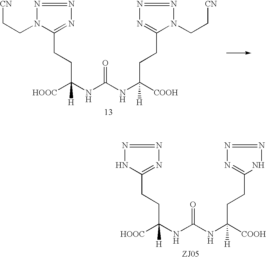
[HOOC]C(NC(NC([COOH])(CCC1=NN=NN1CC[CN])[H])=O)(CCC1=NN=NN1CC[CN])[H].[HOOC]C(NC(NC([COOH])(CCC1=NN=NN1)[H])=O)(CCC1=NN=NN1)[H]
